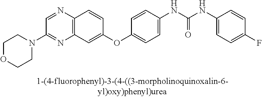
C12=C(C=C(OC3=CC=C(NC(NC4=CC=C(F)C=C4)=O)C=C3)C=C1)N=C(N1CCOCC1)C=N2
